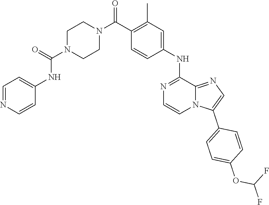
N1(C(=O)C2=C(C)C=C(NC3=NC=CN4C3=NC=C4C3=CC=C(OC(F)F)C=C3)C=C2)CCN(C(=O)NC2=CC=NC=C2)CC1
